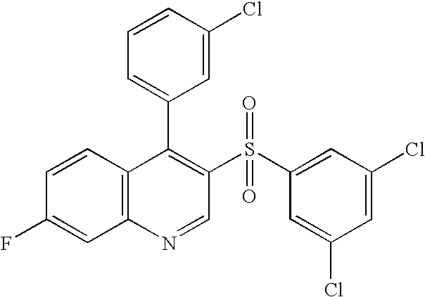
C12=C(C=CC(F)=C1)C(C1=CC=CC(Cl)=C1)=C(S(C1=CC(Cl)=CC(Cl)=C1)(=O)=O)C=N2
